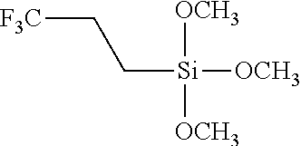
[OCH3][Si]([OCH3])(CC[F3C])[OCH3]
